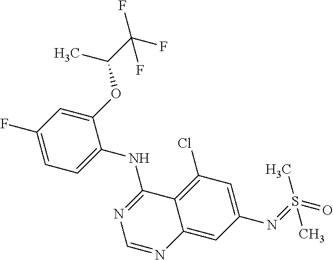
C1=C(F)C=C(OC(C)C(F)(F)F)C(NC2=NC=NC3=CC(N=S(=O)(C)C)=CC(Cl)=C23)=C1
